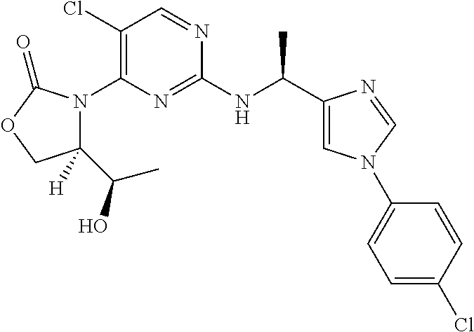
C1(Cl)=C(N2C(C(O)C)([H])COC2=O)N=C(NC(C2=CN(C3=CC=C(Cl)C=C3)C=N2)C)N=C1
